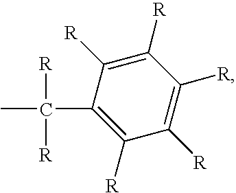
C1([R])=C([R])C([R])=C([R])C(C(C)([R])[R])=C1[R]
